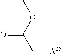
C([A25])C(=O)OC
